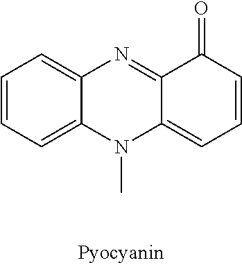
C1=CC=C2C(=C1)N=C1C(=CC=CC1=O)N2C
